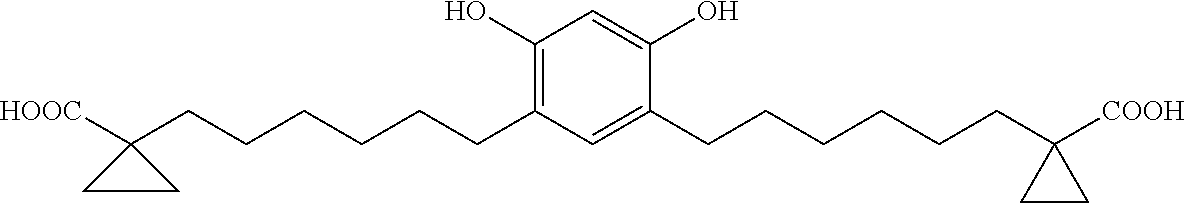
C1(O)=C(CCCCCCC2([HOOC])CC2)C=C(CCCCCCC2([COOH])CC2)C(O)=C1
